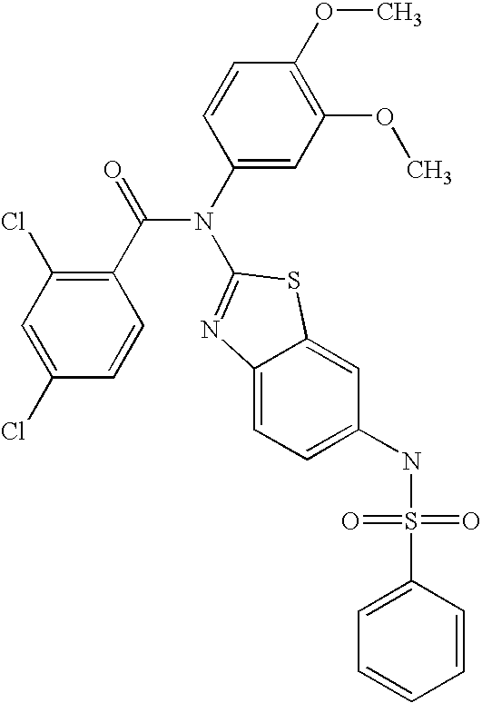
C1(Cl)=CC(Cl)=C(C(=O)N(C2=CC(OC)=C(OC)C=C2)C2=NC3=CC=C(NS(=O)(=O)C4=CC=CC=C4)C=C3S2)C=C1
